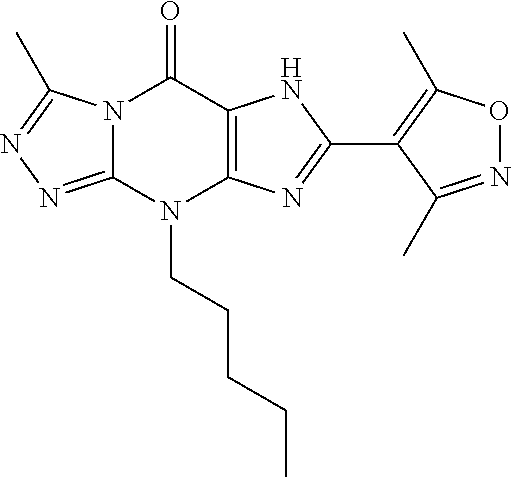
C1(C2=NC3=C(N2)C(=O)N2C(=NN=C2C)N3CCCCC)=C(C)ON=C1C
